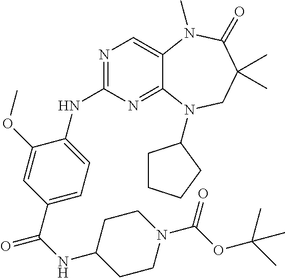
N1=C(NC2=CC=C(C(=O)NC3CCN(C(OC(C)(C)C)=O)CC3)C=C2OC)N=C2C(=C1)N(C)C(=O)C(C)(C)CN2C1CCCC1
